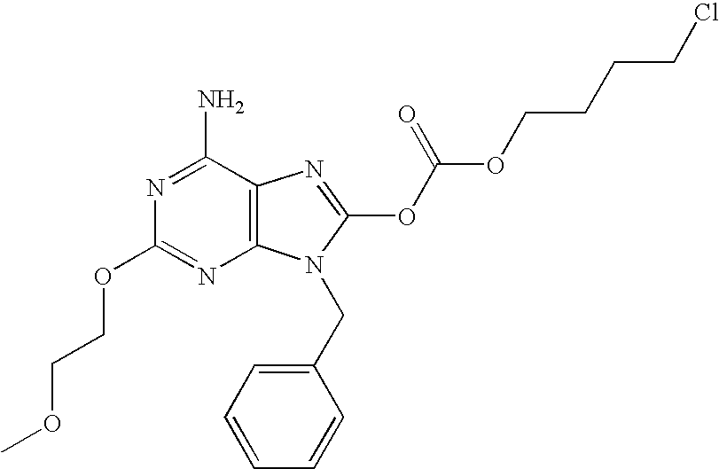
NC1=NC(OCCOC)=NC2=C1N=C(OC(OCCCCCl)=O)N2CC1=CC=CC=C1
